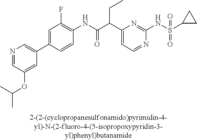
N1=CC=C(C(C(NC2=C(F)C=C(C3=CN=CC(OC(C)C)=C3)C=C2)=O)CC)N=C1NS(=O)(=O)C1CC1
